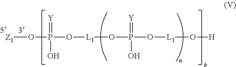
O([Z1])P(=[Y])(O)O[L1]OP(=[Y])(O)O[L1]O[H]
